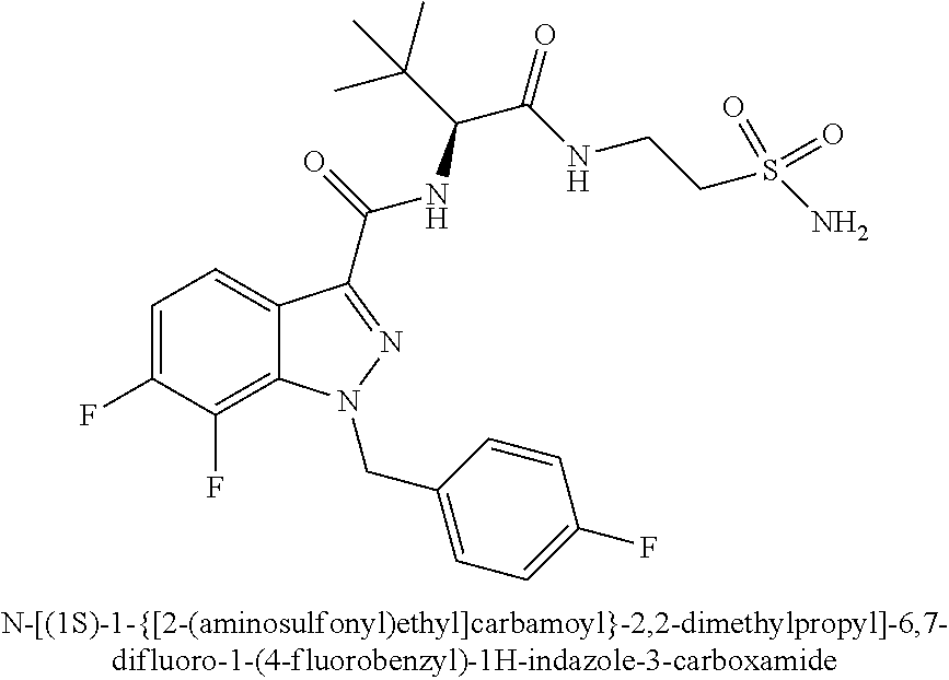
C1=C(F)C(F)=C2C(=C1)C(C(=O)NC(C(C)(C)C)C(=O)NCCS(=O)(=O)N)=NN2CC1=CC=C(F)C=C1
